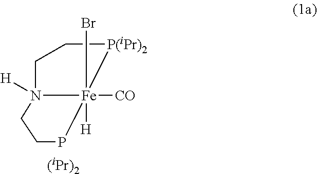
C1N2([H])[Fe]([CO])([H])(Br)(PCC2)[P(iPr)2]C1.[(iPr)2]
